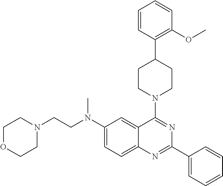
C(N(C1=CC=C2C(=C1)C(N1CCC(C3=C(OC)C=CC=C3)CC1)=NC(C1=CC=CC=C1)=N2)C)CN1CCOCC1
